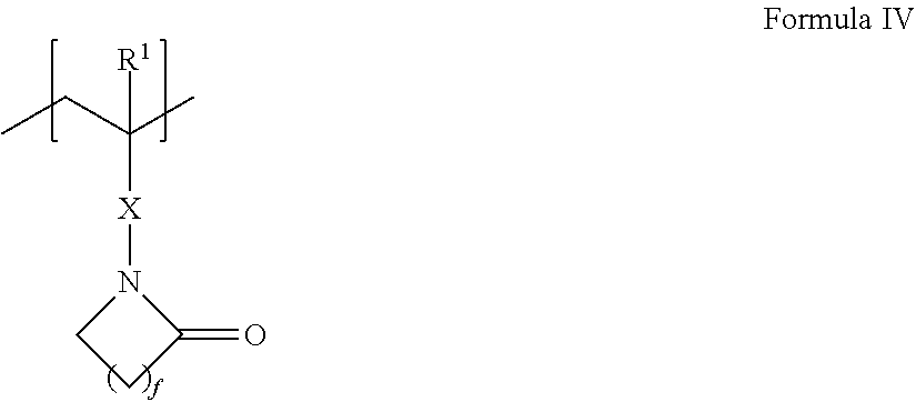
CCC(C)([R1])[X]N1CCC1=O
